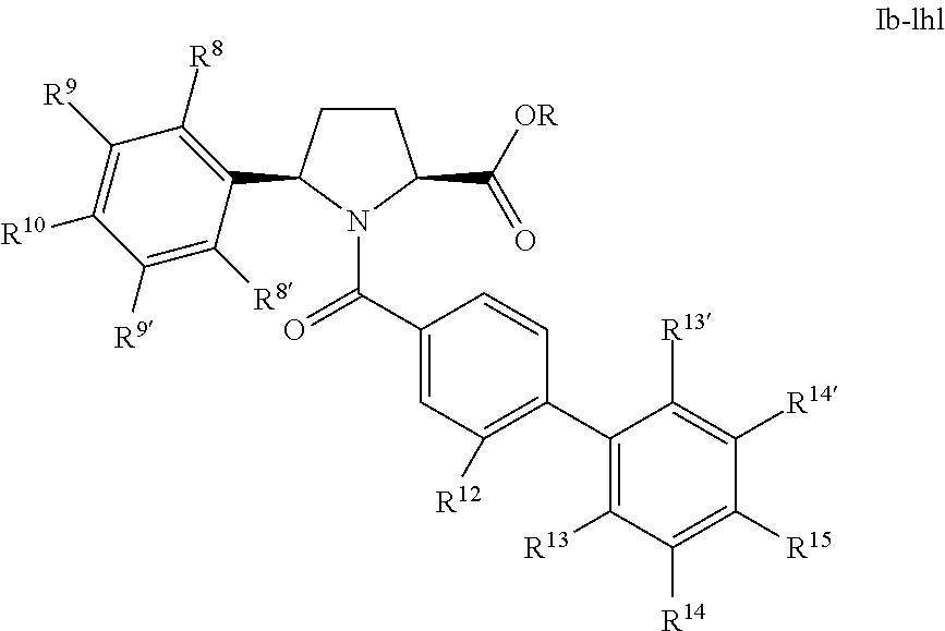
C1CC(C2=C([R8])C([R9])=C([R10])C([R9])=C2[R8])N(C(=O)C2=CC([R12])=C(C3=C([R13])C([R14])=C([R15])C([R14])=C3[R13])C=C2)C1C([OR])=O
